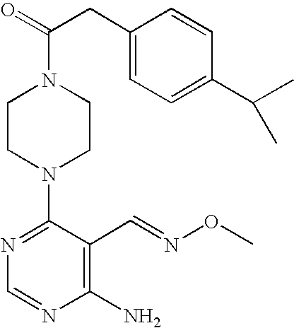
C(N1CCN(C2=NC=NC(N)=C2C=NOC)CC1)(CC1=CC=C(C(C)C)C=C1)=O
